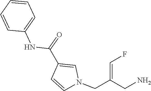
N(C(C1=CN(CC(=CF)CN)C=C1)=O)C1=CC=CC=C1
